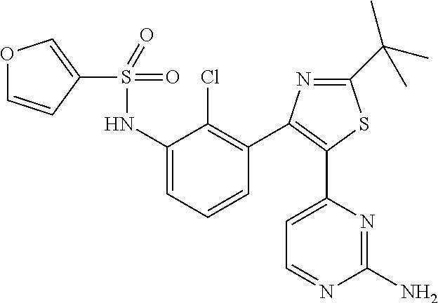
S(NC1=CC=CC(C2=C(C3=CC=NC(N)=N3)SC(C(C)(C)C)=N2)=C1Cl)(=O)(=O)C1=COC=C1
